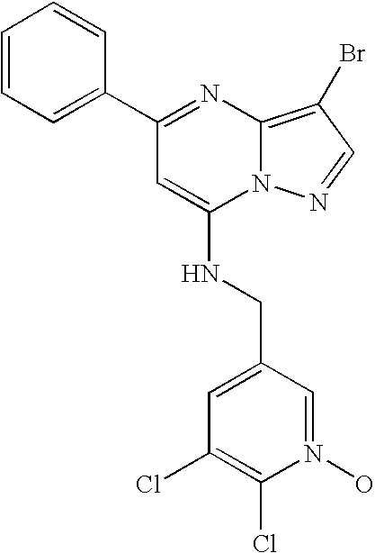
C1(C2=NC3=C(Br)C=NN3C(NCC3=CC(Cl)=C(Cl)N(O)=C3)=C2)=CC=CC=C1
